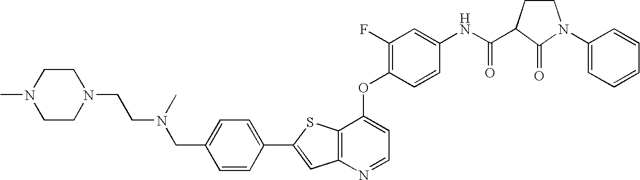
C12=C(SC(C3=CC=C(CN(C)CCN4CCN(C)CC4)C=C3)=C1)C(OC1=C(F)C=C(NC(=O)C3CCN(C4=CC=CC=C4)C3=O)C=C1)=CC=N2
